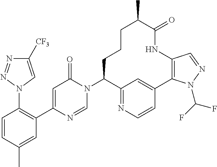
C1=CC(C)=CC(C2=CC(=O)N(C3C4=NC=CC(=C4)C4=C(NC(=O)C(C)CCC3)C=NN4C(F)F)C=N2)=C1N1C=C([CF3])N=N1
